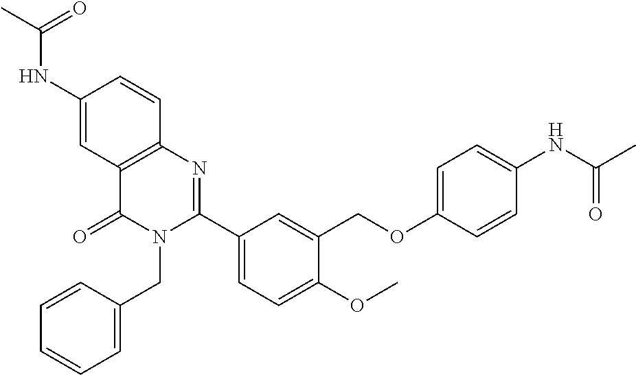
C1(NC(C)=O)=CC2=C(C=C1)N=C(C1=CC=C(OC)C(COC3=CC=C(NC(C)=O)C=C3)=C1)N(CC1=CC=CC=C1)C2=O
